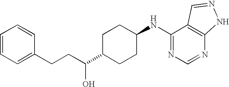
C1=CC=C(CCC(C2CCC(NC3=NC=NC4=C3C=NN4)CC2)O)C=C1
